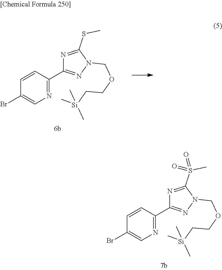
N1=C(C2=NN(COCC[Si](C)(C)C)C(SC)=N2)C=CC(Br)=C1.N1=C(C2=NN(COCC[Si](C)(C)C)C(S(C)(=O)=O)=N2)C=CC(Br)=C1
